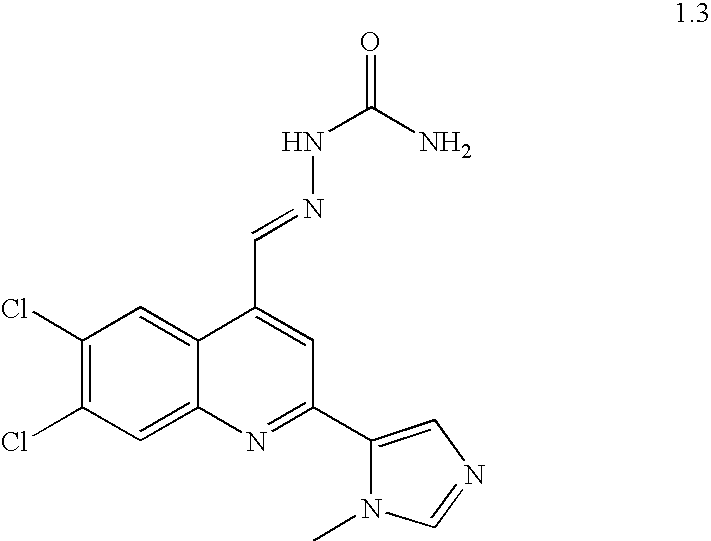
C1(Cl)=C(Cl)C=C2C(=C1)C(C=NNC(=O)N)=CC(C1=CN=CN1C)=N2
